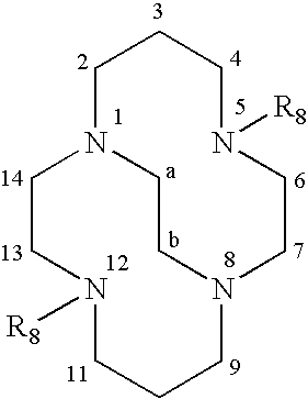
N1([R8])CCCN2CCN(CC1)CCCN([R8])CC2
